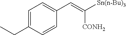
C1=C(CC)C=CC(C=C([Sn(n-Bu)3])[CONH2])=C1
